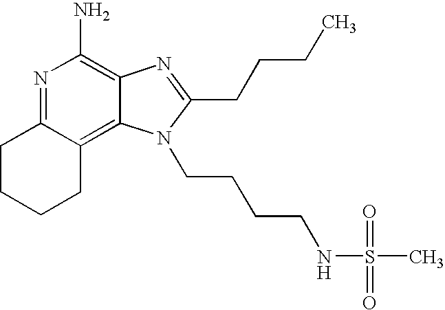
N1=C2C(=C3C(=C1N)N=C(CCCC)N3CCCCNS(=O)(=O)C)CCCC2
